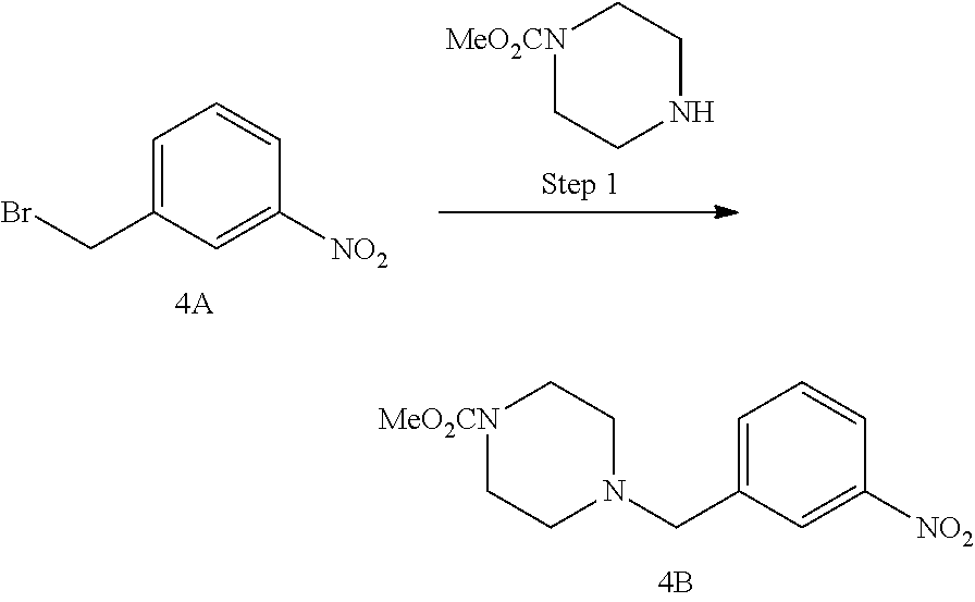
[MeO2CN]1CCNCC1.C1=C(CBr)C=C([NO2])C=C1.[MeO2CN]1CCN(CC2=CC=CC([NO2])=C2)CC1
